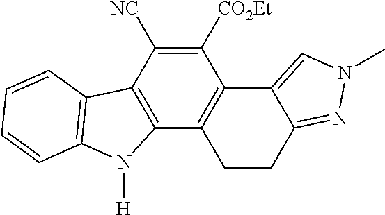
C1([CO2Et])=C([NC])C2=C(C3=C1C1=CN(C)N=C1CC3)N([H])C1=C2C=CC=C1
